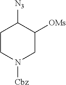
C1CN([Cbz])CC([OMs])C1[N3]
